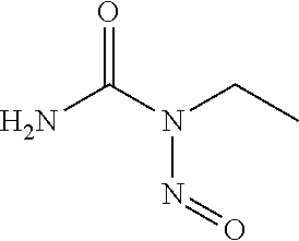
NC(N(CC)N=O)=O
